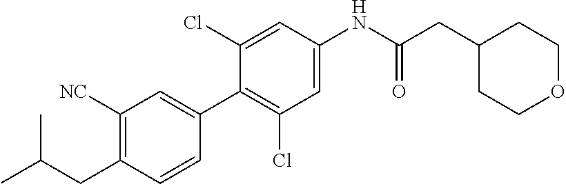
C1(CC(C)C)=C([NC])C=C(C2=C(Cl)C=C(NC(CC3CCOCC3)=O)C=C2Cl)C=C1
